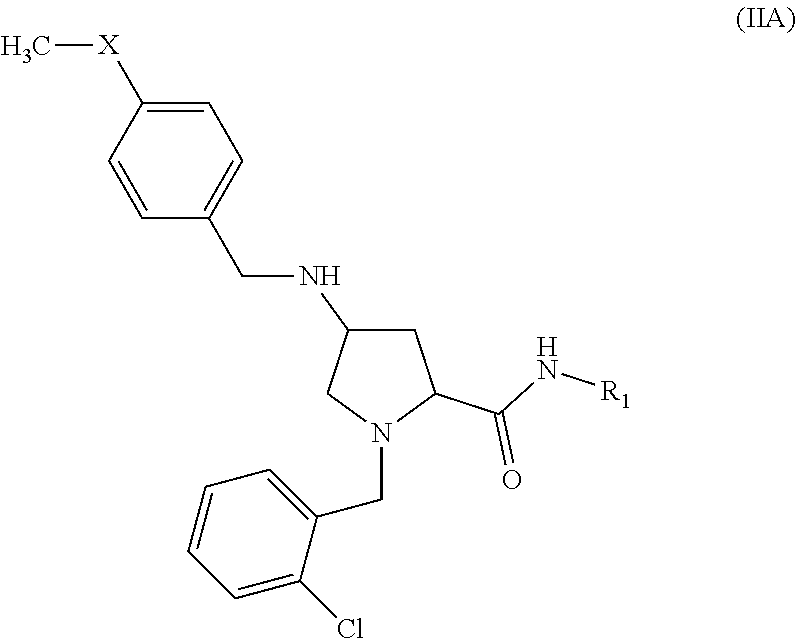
C1C(NCC2=CC=C([X]C)C=C2)CN(CC2=CC=CC=C2Cl)C1C(=O)N[R1]
